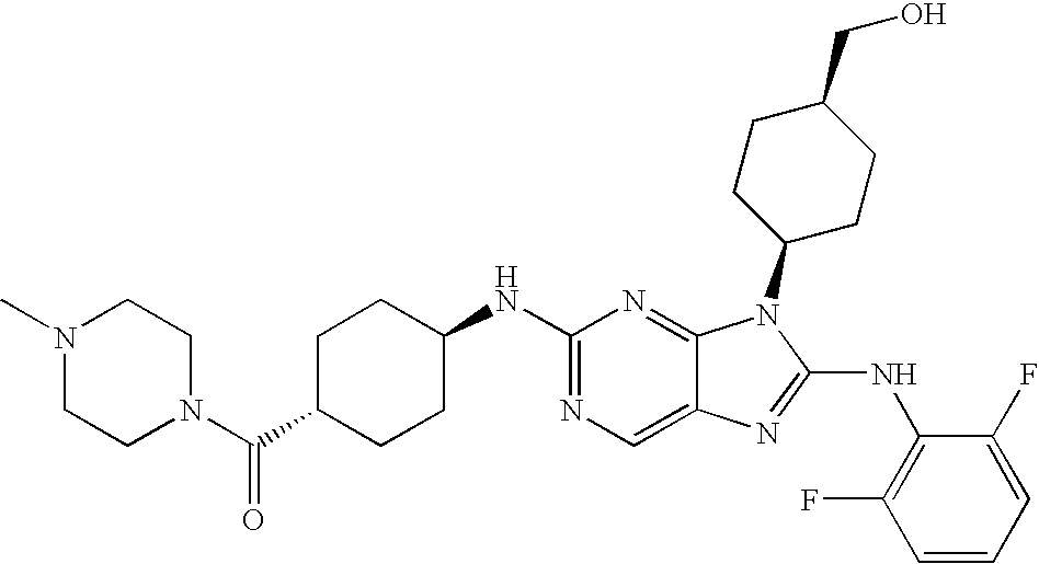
C1(NC2CCC(C(=O)N3CCN(C)CC3)CC2)=NC=C2C(=N1)N(C1CCC(CO)CC1)C(NC1=C(F)C=CC=C1F)=N2
